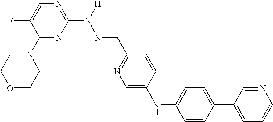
C1(N2CCOCC2)=NC(N(N=CC2=NC=C(NC3=CC=C(C4=CC=CN=C4)C=C3)C=C2)[H])=NC=C1F
